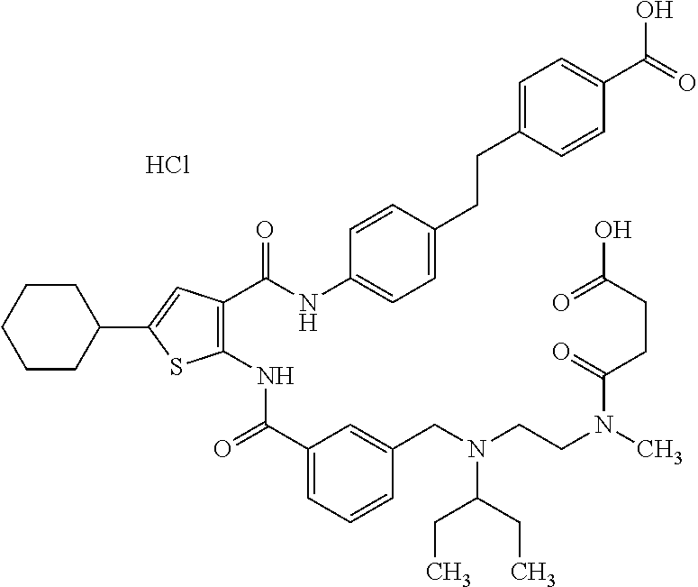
Cl.C1(C(=O)NC2=C(C(NC3=CC=C(CCC4=CC=C(C(O)=O)C=C4)C=C3)=O)C=C(C3CCCCC3)S2)=CC=CC(CN(CCN(C)C(CCC(=O)O)=O)C(CC)CC)=C1
